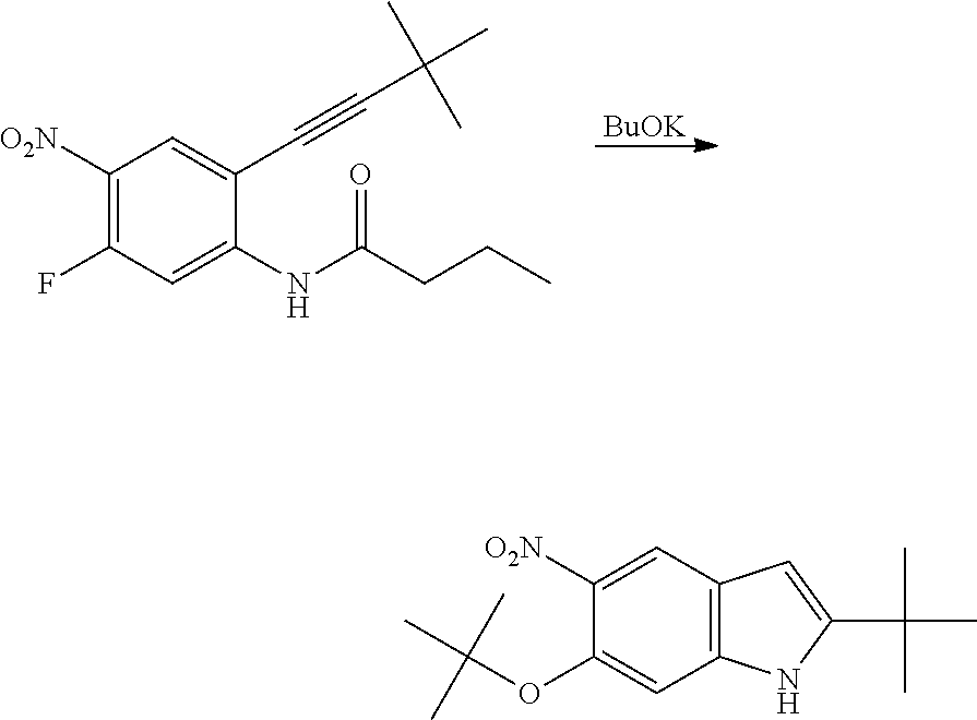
[BuOK].C1([O2N])=C(F)C=C(NC(CCC)=O)C(C#CC(C)(C)C)=C1.C1([O2N])=CC2=C(C=C1OC(C)(C)C)NC(C(C)(C)C)=C2
